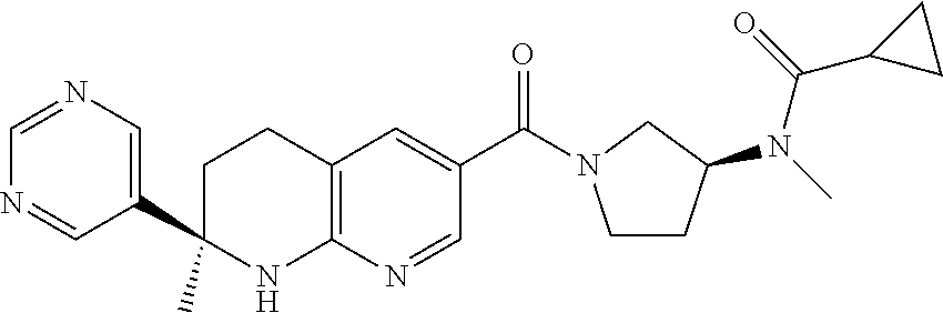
C(C1=CC2=C(N=C1)NC(C1=CN=CN=C1)(C)CC2)(=O)N1CCC(N(C)C(=O)C2CC2)C1
